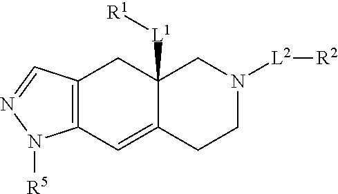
C12=CC3=C(CC1([L1][R1])CN([L2][R2])CC2)C=NN3[R5]
